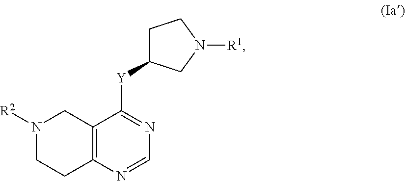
C12=C(N=CN=C1[Y]C1CCN([R1])C1)CCN([R2])C2
